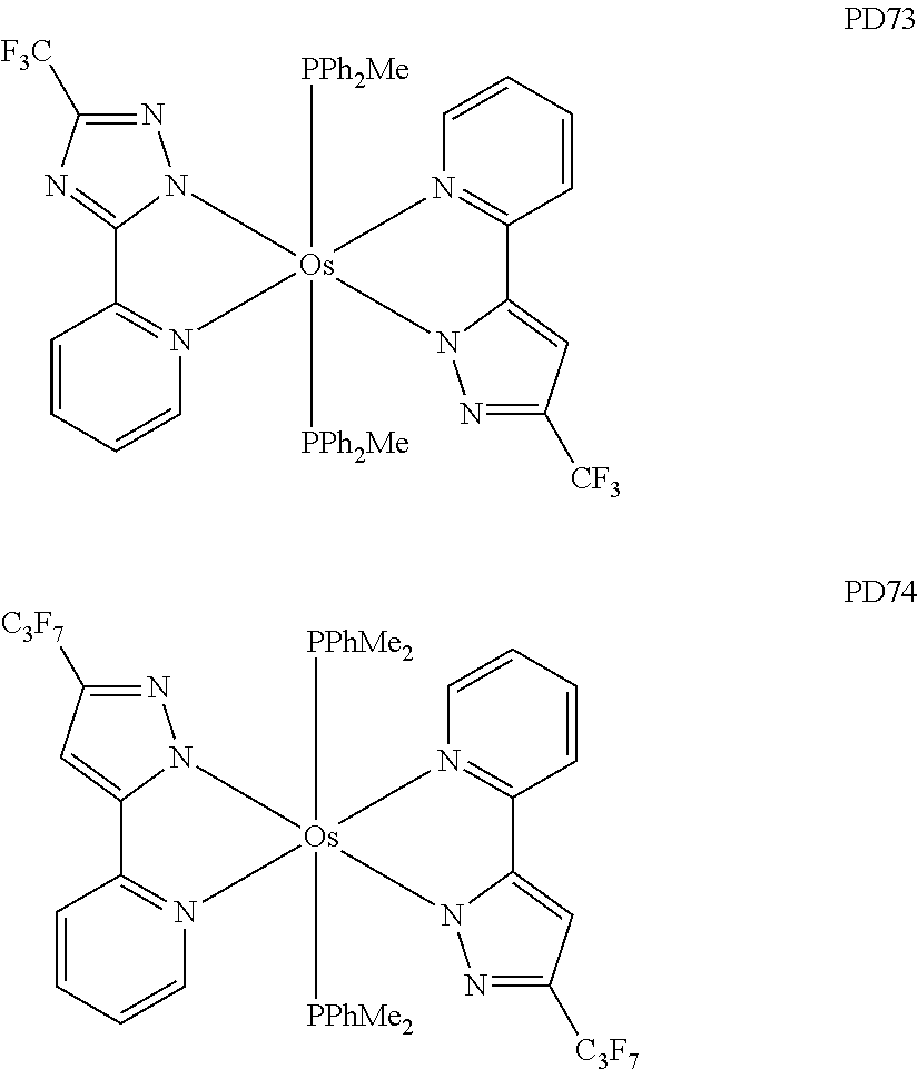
N1=C([F3C])N=C2N1[Os]1([PPh2Me])([PPh2Me])(N3=C2C=CC=C3)N2=C(C=CC=C2)C2=CC([CF3])=NN21.N1=C([C3F7])C=C2N1[Os]1([PPhMe2])([PPhMe2])(N3=C2C=CC=C3)N2=C(C=CC=C2)C2=CC([C3F7])=NN21
